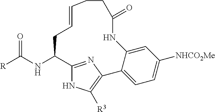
[R]C(NC1C2=NC(=C([R3])N2)C2=CC=C([NHCO2Me])C=C2NC(=O)CCC=CC1)=O
